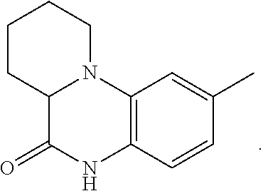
C12=C(C=CC(C)=C1)NC(=O)C1N2CCCC1
